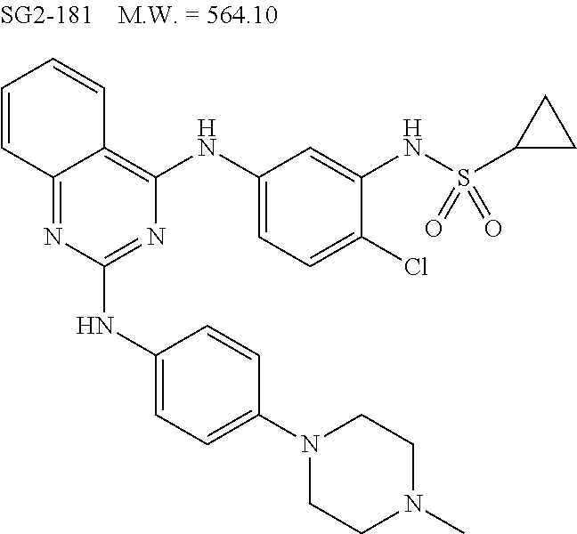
N1=C(NC2=CC=C(N3CCN(C)CC3)C=C2)N=C2C(=C1NC1=CC=C(Cl)C(NS(C3CC3)(=O)=O)=C1)C=CC=C2
